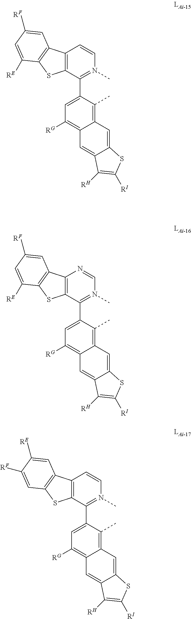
C12=C(C(C3=CC([RG])=C4C(=C3C)C=C3C(=C4)C([RH])=C([RI])S3)=N(C)C=C1)SC1=C2C=C([RF])C=C1[RE].C12=C(C(C3=CC([RG])=C4C(=C3C)C=C3C(=C4)C([RH])=C([RI])S3)=N(C)C=N1)SC1=C2C=C([RF])C=C1[RE].C12=C(C(C3=CC([RG])=C4C(=C3C)C=C3C(=C4)C([RH])=C([RI])S3)=N(C)C=C1)SC1=C2C=C([RE])C([RF])=C1
